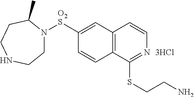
C1N([O2S]C2=CC3=C(C=C2)C(SCCN)=NC=C3)C(C)CCNC1
